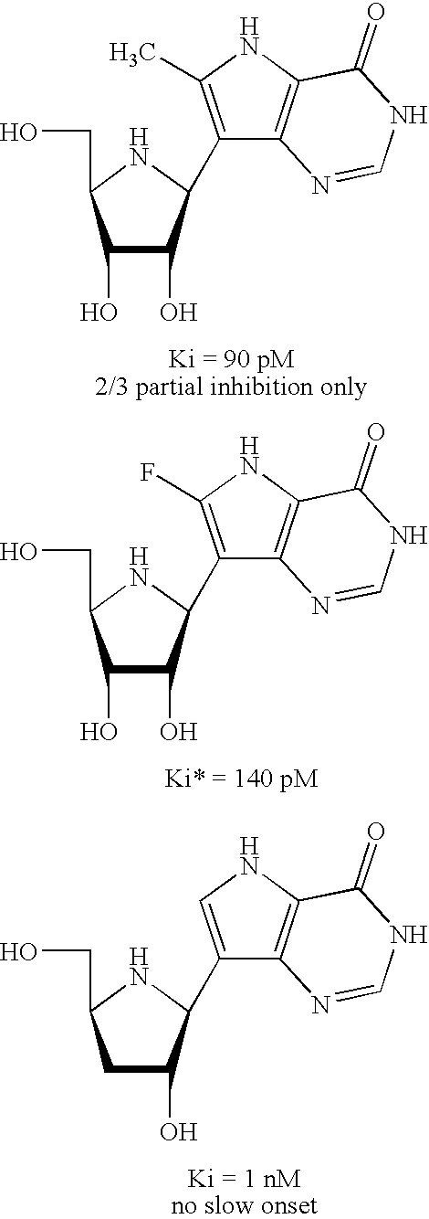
C1(O)C(O)C(C2=C(C)NC3=C2N=CNC3=O)NC1CO.C1(O)C(O)C(C2=C(F)NC3=C2N=CNC3=O)NC1CO.C1C(O)C(C2=CNC3=C2N=CNC3=O)NC1CO
